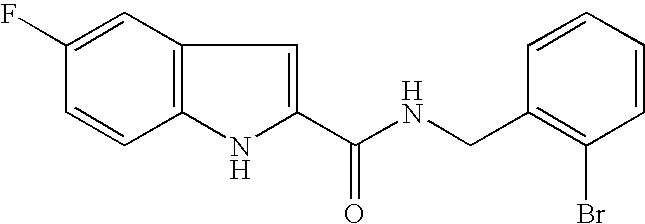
C12=C(C=C(F)C=C1)C=C(C(NCC1=C(Br)C=CC=C1)=O)N2
